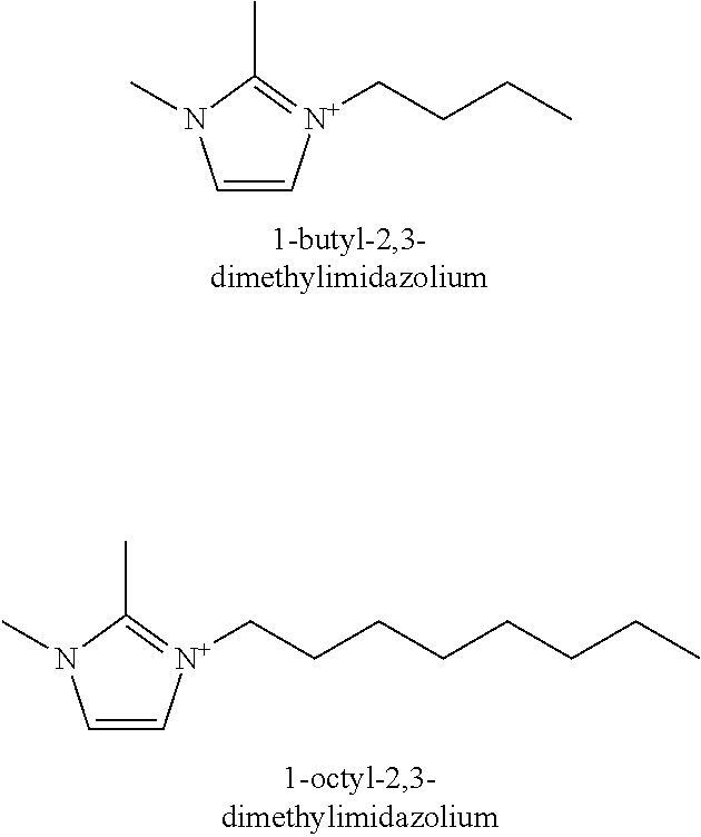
C1=C[N+](CCCC)=C(C)N1C.C1=C[N+](CCCCCCCC)=C(C)N1C
